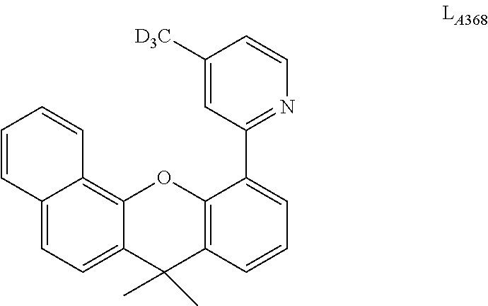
C1(C2=NC=CC([D3C])=C2)=CC=CC2=C1OC1=C3C(=CC=C1C2(C)C)C=CC=C3
